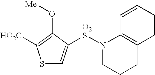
S1C=C([O2S]N2CCCC3=C2C=CC=C3)C(O[Me])=C1[HO2C]
